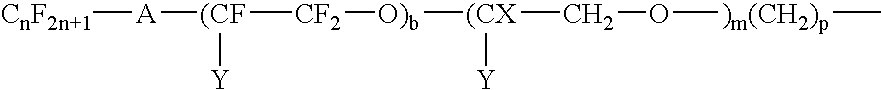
[CnF2n+1][A][(CF]([CF2][O)b][(CX](CO[)m(CH2)p]C)[Y])[Y]
